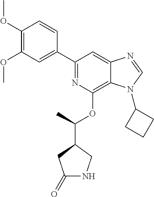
N1=C(C2=CC(OC)=C(OC)C=C2)C=C2C(=C1OC(C)C1CNC(=O)C1)N(C1CCC1)C=N2
